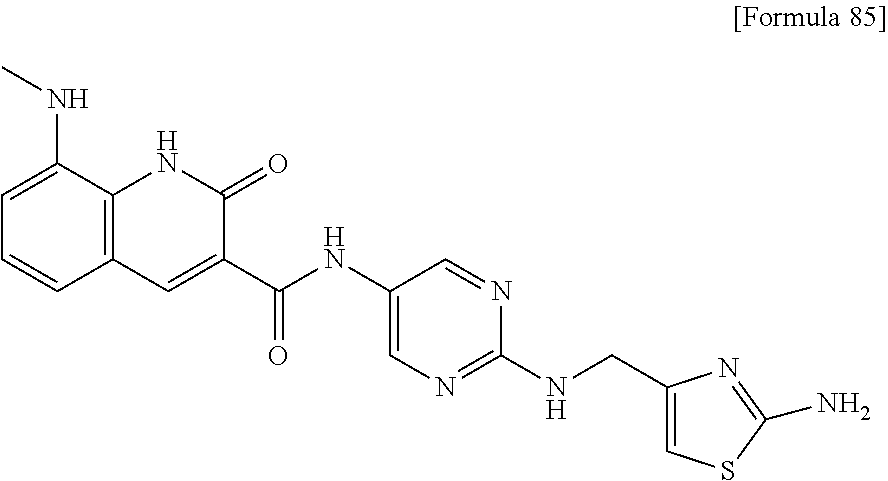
C1=C(NC)C2=C(C=C1)C=C(C(NC1=CN=C(NCC3=CSC(N)=N3)N=C1)=O)C(=O)N2
